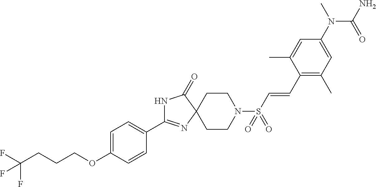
C1=C(OCCCC(F)(F)F)C=CC(C2=NC3(C(=O)N2)CCN(S(C=CC2=C(C)C=C(N(C)C(=O)N)C=C2C)(=O)=O)CC3)=C1
